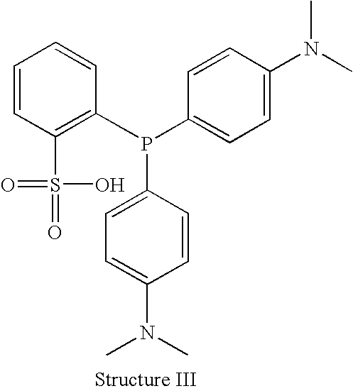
C1(S(=O)(=O)O)=C(P(C2=CC=C(N(C)C)C=C2)C2=CC=C(N(C)C)C=C2)C=CC=C1
